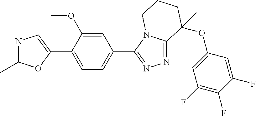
N1=C(C)OC(C2=CC=C(C3=NN=C4N3CCCC4(OC3=CC(F)=C(F)C(F)=C3)C)C=C2OC)=C1
